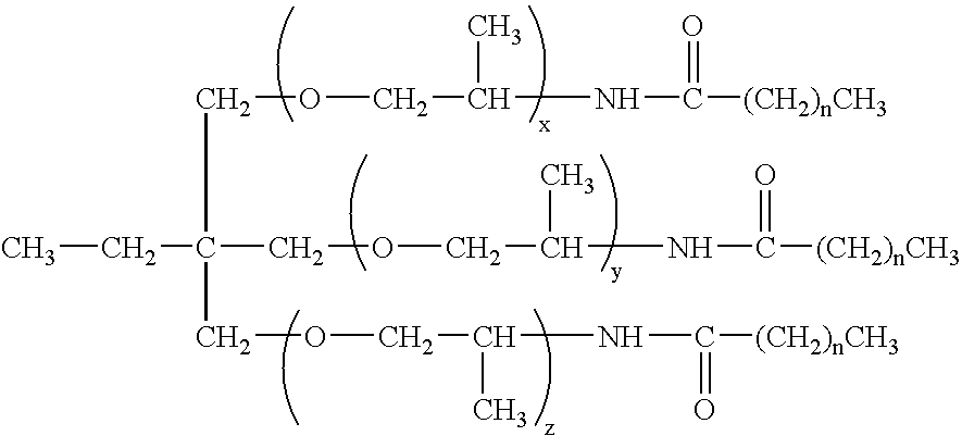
CCC(COCC(NC(=O)[(CH2)nCH3])C)(COCC(NC(=O)[(CH2)nCH3])C)COCC(NC(=O)[(CH2)nCH3])C
